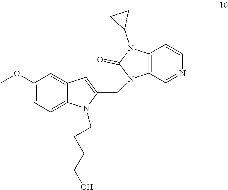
C1(OC)=CC=C2C(=C1)C=C(CN1C3=C(N(C4CC4)C1=O)C=CN=C3)N2CCCCO
